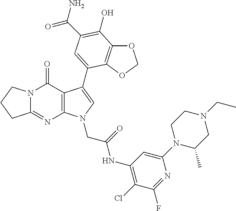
C12=NC3=C(C(=O)N1CCC2)C(C1=CC(C(=O)N)=C(O)C2=C1OCO2)=CN3CC(=O)NC1=C(Cl)C(F)=NC(N2C(C)CN(CC)CC2)=C1
